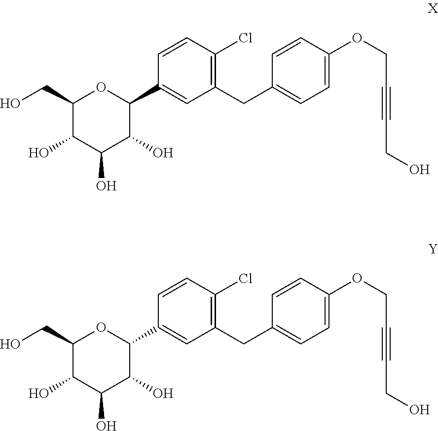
C1=CC(Cl)=C(CC2=CC=C(OCC#CCO)C=C2)C=C1C1C(O)C(O)C(O)C(CO)O1.C1=CC(Cl)=C(CC2=CC=C(OCC#CCO)C=C2)C=C1C1C(O)C(O)C(O)C(CO)O1
